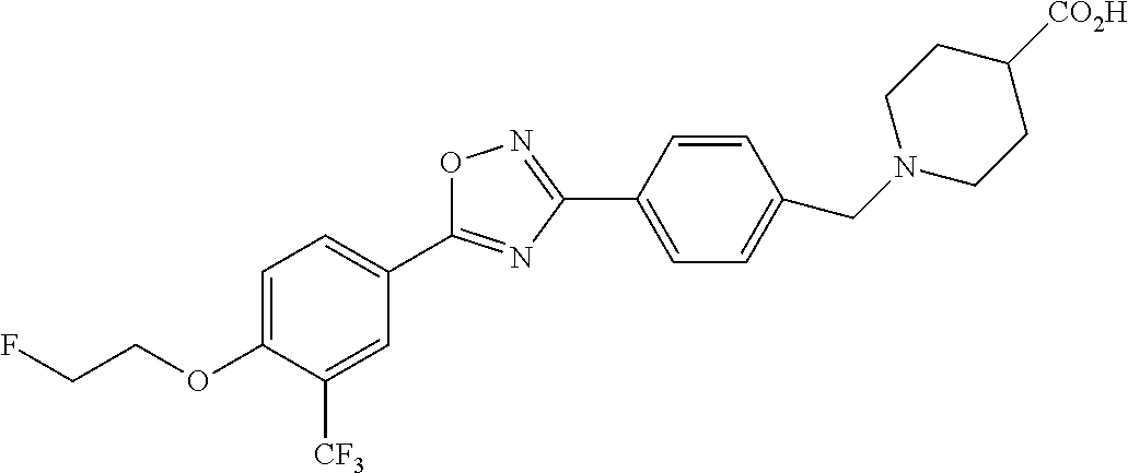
C1=C(OCCF)C([CF3])=CC(C2=NC(C3=CC=C(CN4CCC([CO2H])CC4)C=C3)=NO2)=C1
